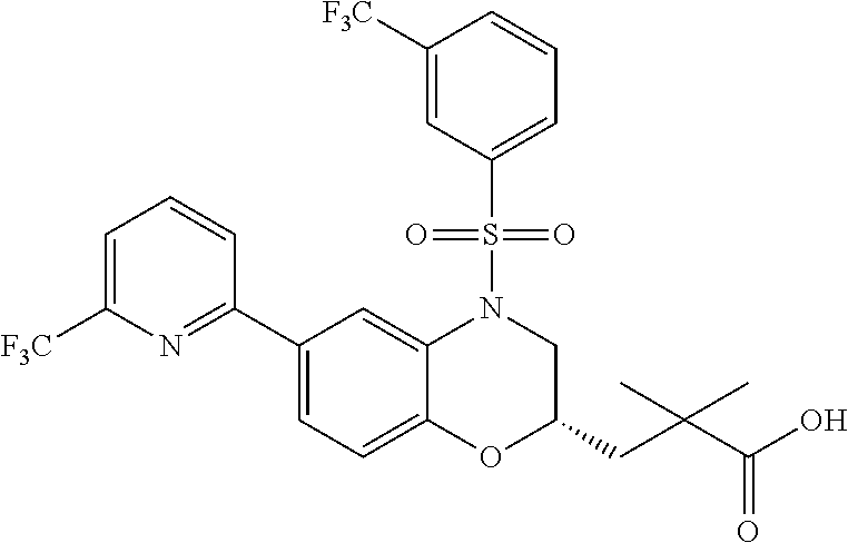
C1(C2=NC([F3C])=CC=C2)=CC=C2C(=C1)N(S(C1=CC=CC([F3C])=C1)(=O)=O)CC(CC(C(O)=O)(C)C)O2
